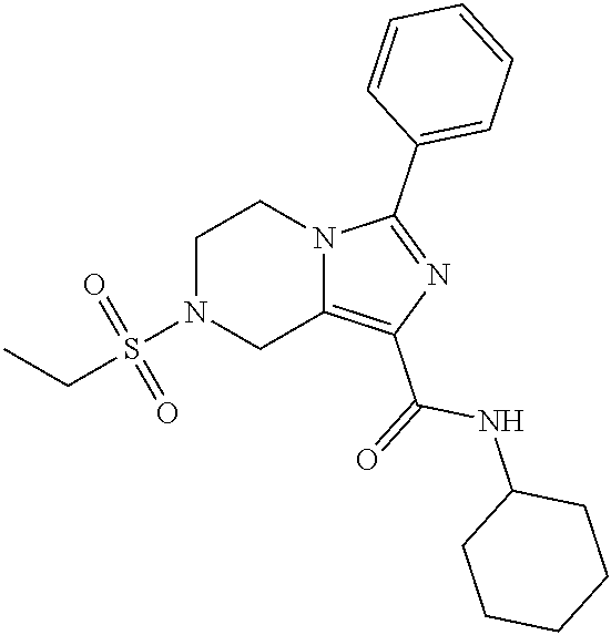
C1N(S(CC)(=O)=O)CC2=C(C(=O)NC3CCCCC3)N=C(C3=CC=CC=C3)N2C1
